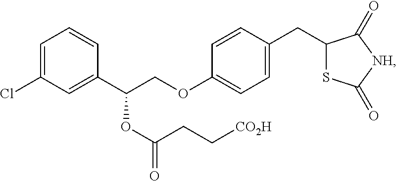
C1=C(Cl)C=C(C(COC2=CC=C(CC3SC(=O)[NH]C3=O)C=C2)OC(=O)CC[CO2H])C=C1
